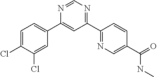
N1=CN=C(C2=NC=C(C(=O)NC)C=C2)C=C1C1=CC=C(Cl)C(Cl)=C1
